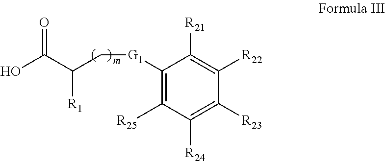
O=C(C(C[G1]C1=C([R25])C([R24])=C([R23])C([R22])=C1[R21])[R1])O
